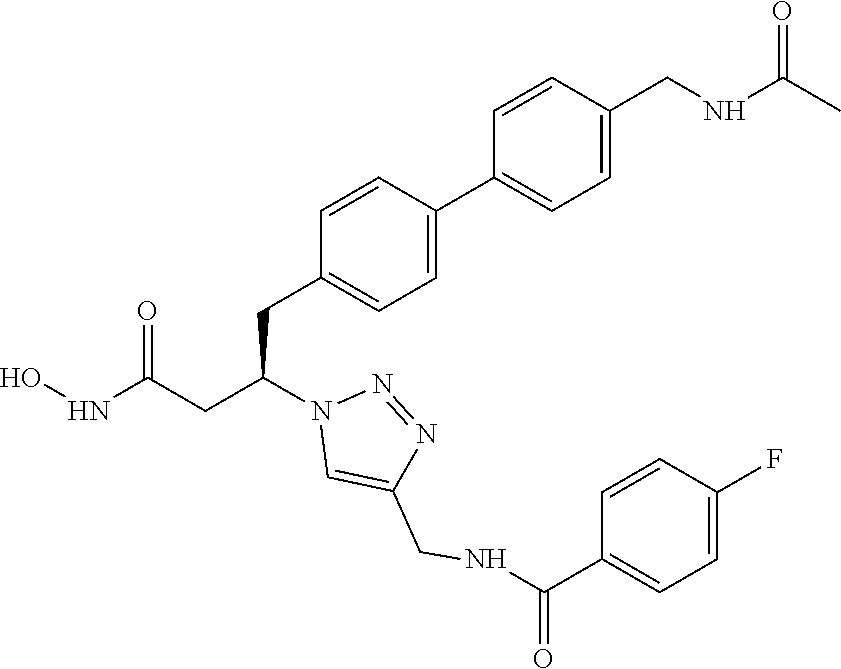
C1(CC(CC(NO)=O)N2C=C(CNC(C3=CC=C(F)C=C3)=O)N=N2)=CC=C(C2=CC=C(CNC(C)=O)C=C2)C=C1
